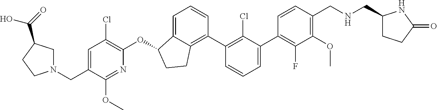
O(C1C2=CC=CC(C3=C(Cl)C(C4=C(F)C(OC)=C(CNCC5CCC(=O)N5)C=C4)=CC=C3)=C2CC1)C1=C(Cl)C=C(CN2CC(C(=O)O)CC2)C(OC)=N1
